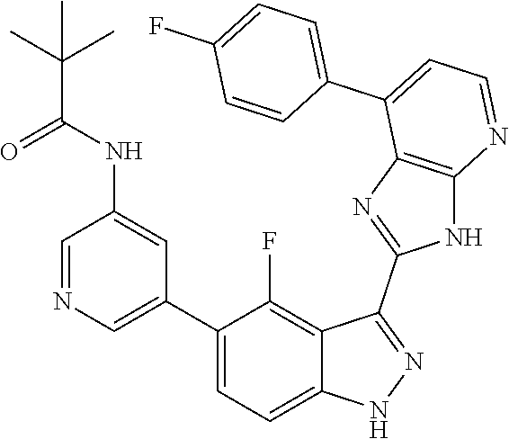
C1=NC=C(C2=CC=C3C(=C2F)C(C2=NC4=C(N2)N=CC=C4C2=CC=C(F)C=C2)=NN3)C=C1NC(C(C)(C)C)=O
